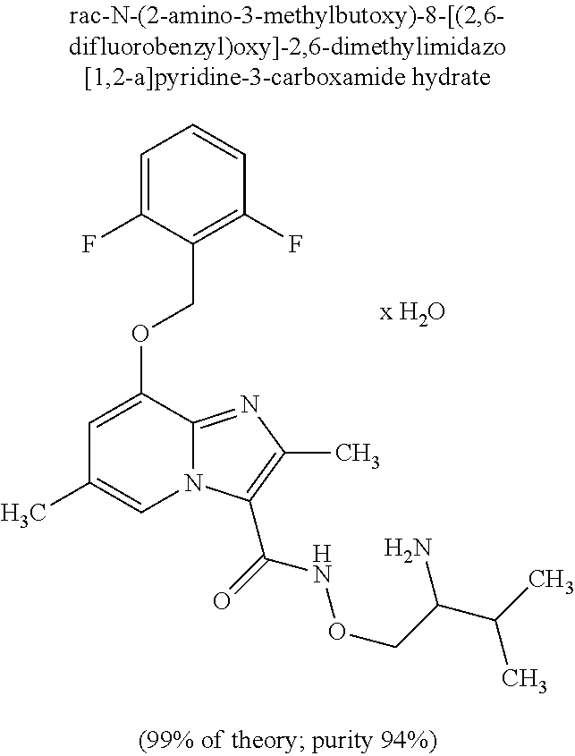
C1=C(F)C(COC2=CC(C)=CN3C2=NC(C)=C3C(=O)NOCC(C(C)C)N)=C(F)C=C1
